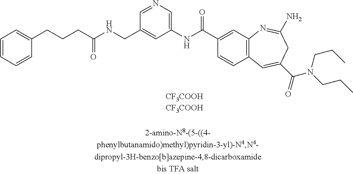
C1(CNC(CCCC2=CC=CC=C2)=O)=CC(NC(C2=CC3=C(C=C2)C=C(C(=O)N(CCC)CCC)CC(N)=N3)=O)=CN=C1.[CF3COOH].[CF3COOH]
